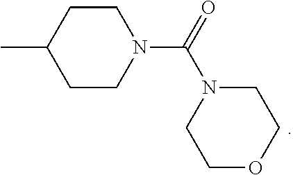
C1(C)CCN(C(N2CCOCC2)=O)CC1
